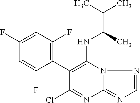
C1(C2=C(NC(C)C(C)C)N3C(=NC=N3)N=C2Cl)=C(F)C=C(F)C=C1F
